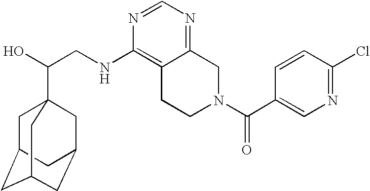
C(CNC1=C2C(=NC=N1)CN(C(C1=CN=C(Cl)C=C1)=O)CC2)(O)C12CC3CC(CC(C1)C3)C2
